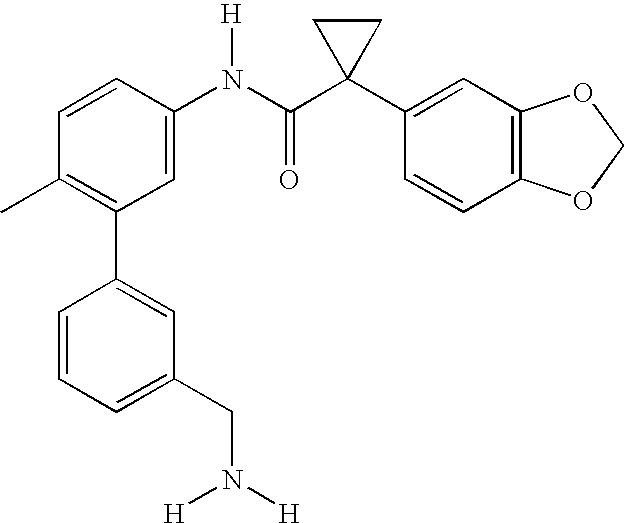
C1(N(C(C2(C3=CC4=C(C=C3)OCO4)CC2)=O)[H])=CC(C2=CC(CN([H])[H])=CC=C2)=C(C)C=C1
